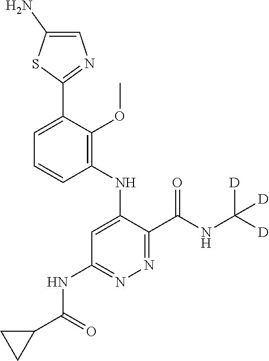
C1=C(C2=NC=C(N)S2)C(OC)=C(NC2=CC(NC(C3CC3)=O)=NN=C2C(NC([D])([D])[D])=O)C=C1
